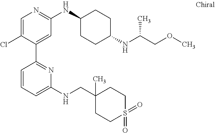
C1=C(Cl)C(C2=NC(NCC3(C)CCS(=O)(=O)CC3)=CC=C2)=CC(NC2CCC(NC(COC)C)CC2)=N1
